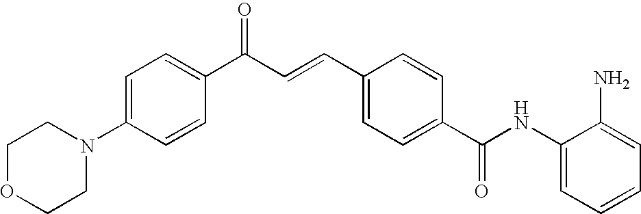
C(C=CC1=CC=C(C(NC2=CC=CC=C2N)=O)C=C1)(C1=CC=C(N2CCOCC2)C=C1)=O
